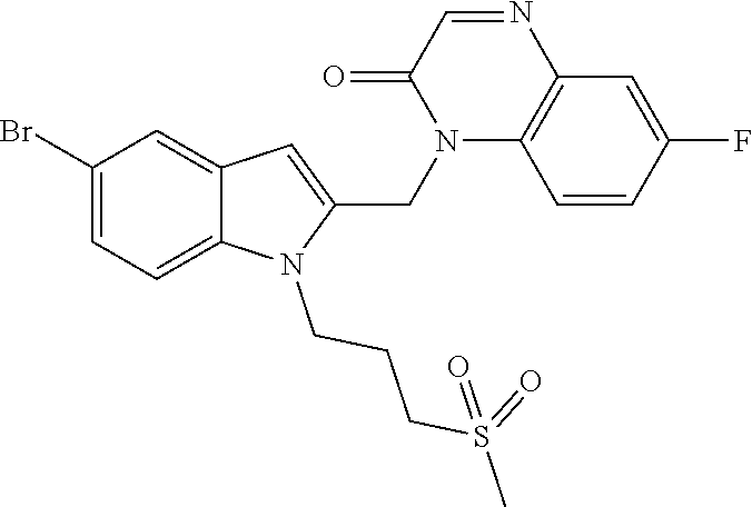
C1(Br)=CC=C2C(=C1)C=C(CN1C3=C(N=CC1=O)C=C(F)C=C3)N2CCCS(=O)(C)=O
